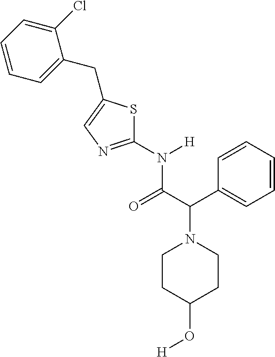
C1CC(O[H])CCN1C(C1=CC=CC=C1)C(N([H])C1=NC=C(CC2=CC=CC=C2Cl)S1)=O
